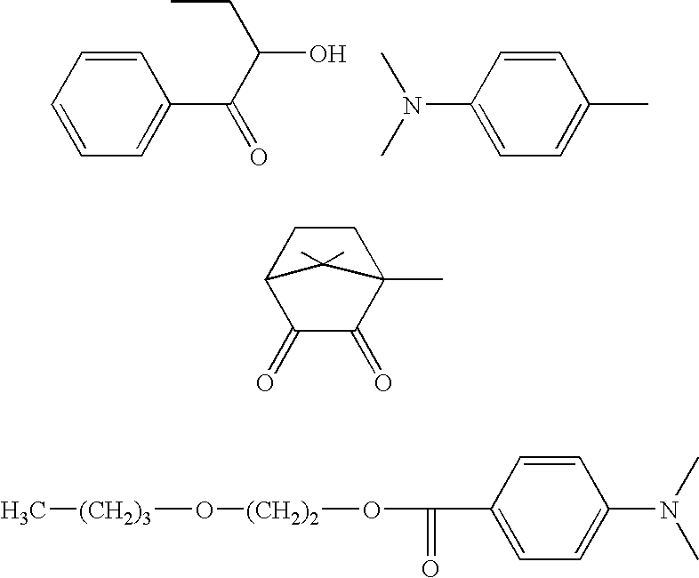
C1=CC=CC=C1C(C(O)CC)=O.C1=CC(N(C)C)=CC=C1C.C1(=O)C(=O)C2(C)CCC1C2(C)C.C1=CC(C(=O)O[(CH2)2]O[(CH2)3]C)=CC=C1N(C)C
